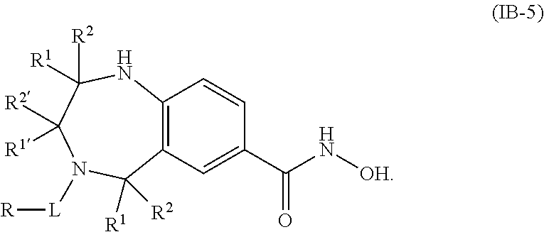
C12=C(C=C(C(N[OH])=O)C=C1)C([R1])([R2])N([L][R])C([R1])([R2])C([R1])([R2])N2
